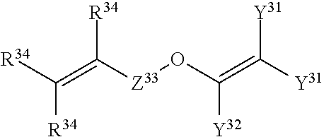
[R34]C(=C([Z33]OC(=C([Y31])[Y31])[Y32])[R34])[R34]
